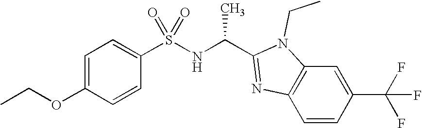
C1=C(OCC)C=CC(S(NC(C2=NC3=C(C=C(C(F)(F)F)C=C3)N2CC)C)(=O)=O)=C1
